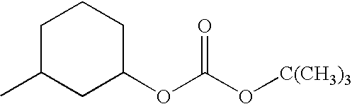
C1C(C)CC(OC(O[C(CH3)3])=O)CC1
